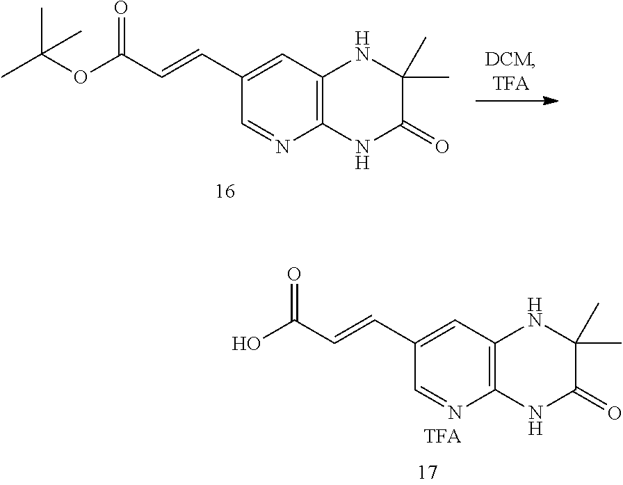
C1(C=CC(O)=O)=CC2=C(N=C1)NC(=O)C(C)(C)N2.C1(C=CC(OC(C)(C)C)=O)=CC2=C(N=C1)NC(=O)C(C)(C)N2
